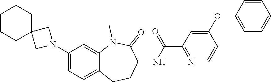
C1(N2CC3(C2)CCCCC3)=CC=C2C(=C1)N(C)C(=O)C(NC(C1=NC=CC(OC3=CC=CC=C3)=C1)=O)CC2
